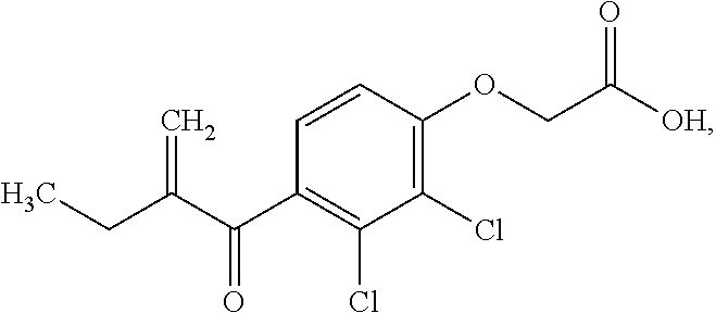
C1(Cl)=C(OCC([OH])=O)C=CC(C(C(CC)=C)=O)=C1Cl
